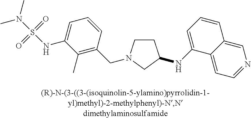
C1CN(CC2=C(C)C(NS(N(C)C)(=O)=O)=CC=C2)CC1NC1=CC=CC2=CN=CC=C12
